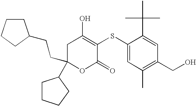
C1(CCC2CCCC2)(C2CCCC2)OC(=O)C(SC2=CC(C)=C(CO)C=C2C(C)(C)C)=C(O)C1
